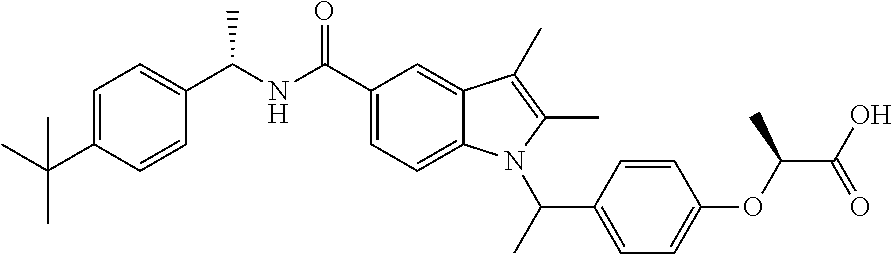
C1=C(C(C)(C)C)C=CC(C(NC(C2=CC=C3C(=C2)C(C)=C(C)N3C(C)C2=CC=C(OC(C(O)=O)C)C=C2)=O)C)=C1
